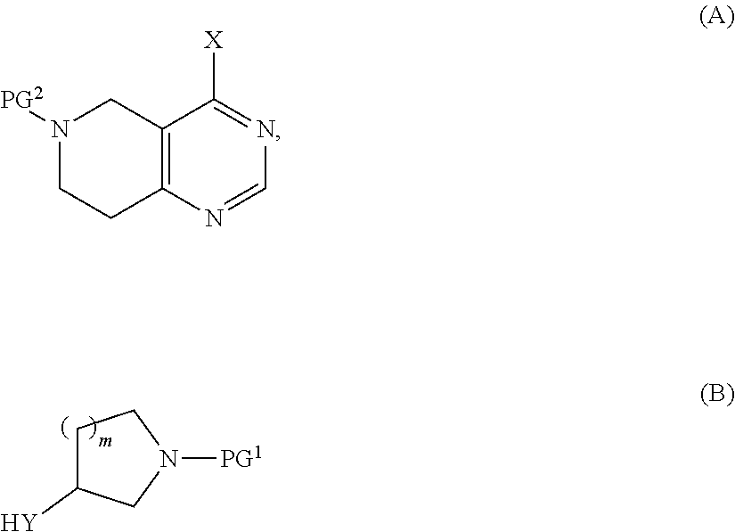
C1C([Y])CN([PG1])C1.C12=C(N=CN=C1[X])CCN([PG2])C2
